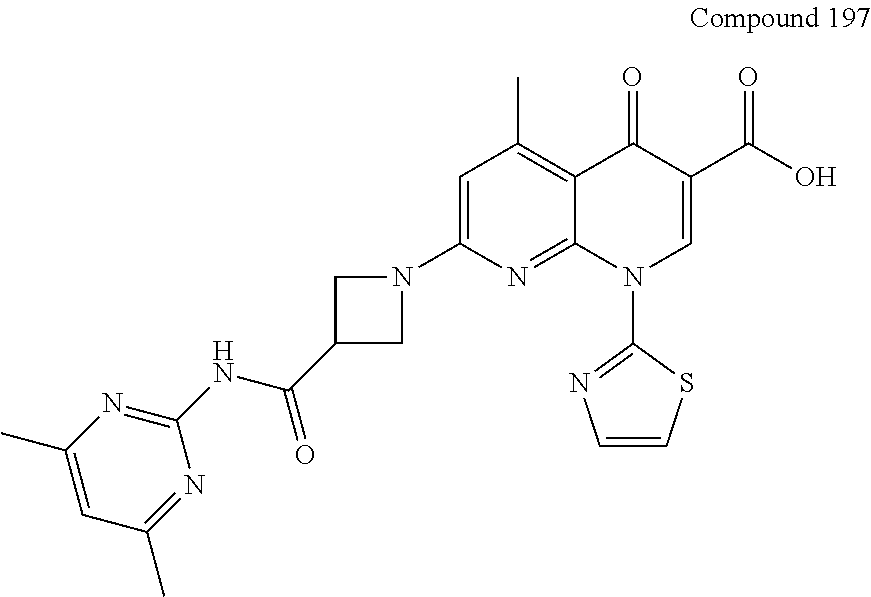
C1=C(N2CC(C(NC3=NC(C)=CC(C)=N3)=O)C2)N=C2C(=C1C)C(=O)C(C(O)=O)=CN2C1=NC=CS1
